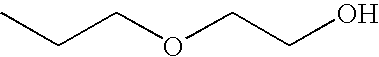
C(COCCO)C
